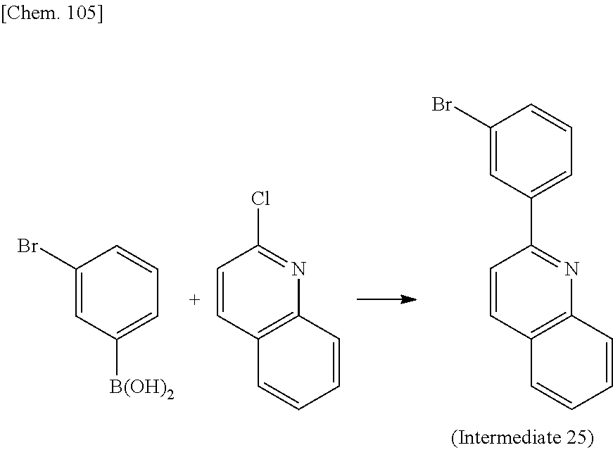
C1(Br)=CC([B(OH)2])=CC=C1.C1=CC2=C(N=C1Cl)C=CC=C2.C1=CC2=C(N=C1C1=CC=CC(Br)=C1)C=CC=C2
